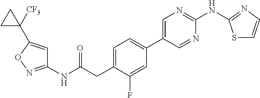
C1=C(CC(NC2=NOC(C3([CF3])CC3)=C2)=O)C(F)=CC(C2=CN=C(NC3=NC=CS3)N=C2)=C1
